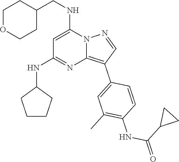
C(NC1=CC(NC2CCCC2)=NC2=C(C3=CC(C)=C(NC(C4CC4)=O)C=C3)C=NN12)C1CCOCC1
